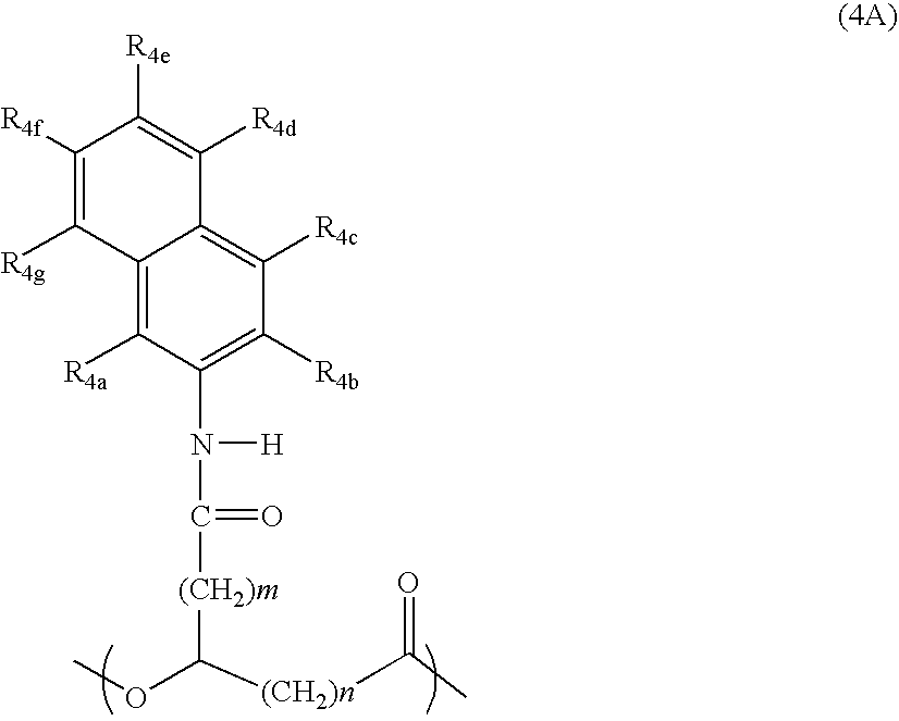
C12=C([R4a])C(N([H])C(=O)[(CH2)m]C(OC)[(CH2)n]C(=O)C)=C([R4b])C([R4c])=C1C([R4d])=C([R4e])C([R4f])=C2[R4g]
